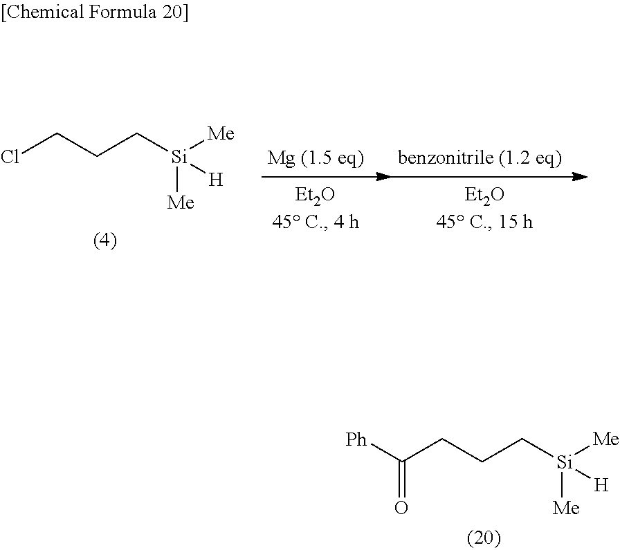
C(CC[Si]([Me])([Me])[H])C([Ph])=O.C(CC[Si]([Me])([Me])[H])Cl
